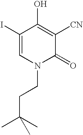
C1(I)=CN(CCC(C)(C)C)C(=O)C([CN])=C1O
